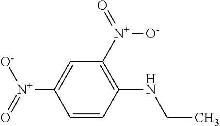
C1=CC(NCC)=C([N+](=O)[O-])C=C1[N+](=O)[O-]
